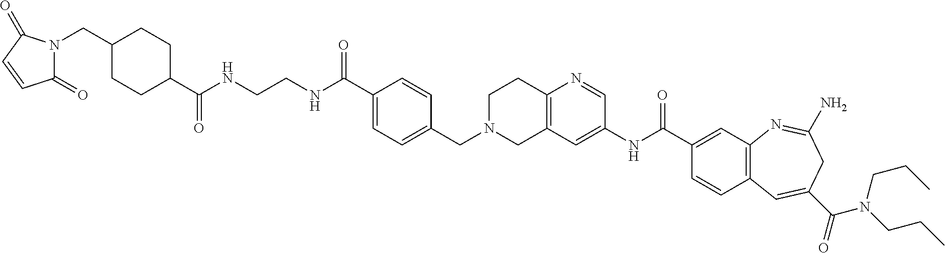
C12=C(N=CC(NC(C3=CC4=C(C=C3)C=C(C(=O)N(CCC)CCC)CC(N)=N4)=O)=C1)CCN(CC1=CC=C(C(NCCNC(C3CCC(CN4C(=O)C=CC4=O)CC3)=O)=O)C=C1)C2
